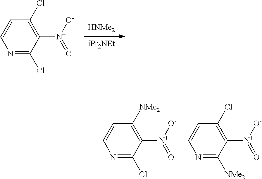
N1=C(Cl)C([N+]([O-])=O)=C([NMe2])C=C1.N1=C([NMe2])C([N+]([O-])=O)=C(Cl)C=C1.[HNMe2].[iPr2NEt].N1=C(Cl)C([N+]([O-])=O)=C(Cl)C=C1
